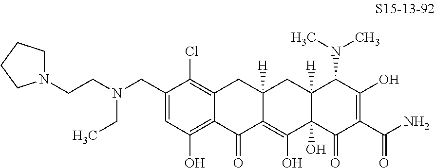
C1(CN(CCN2CCCC2)CC)=CC(O)=C2C(=C1Cl)CC1([H])C(=C(O)C3(O)C([H])(C1)C(N(C)C)C(O)=C(C(N)=O)C3=O)C2=O
